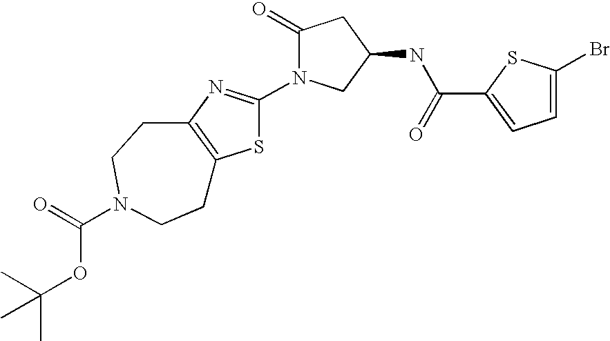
S1C(N2C(=O)CC(NC(C3=CC=C(Br)S3)=O)C2)=NC2=C1CCN(C(=O)OC(C)(C)C)CC2
